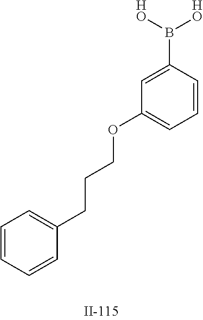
C1=C(B([HO])[HO])C=CC=C1OCCCC1=CC=CC=C1
